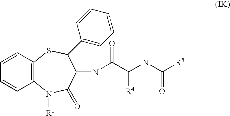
C12=C(N([R1])C(=O)C(NC(C(NC([R5])=O)[R4])=O)C(C3=CC=CC=C3)S1)C=CC=C2
